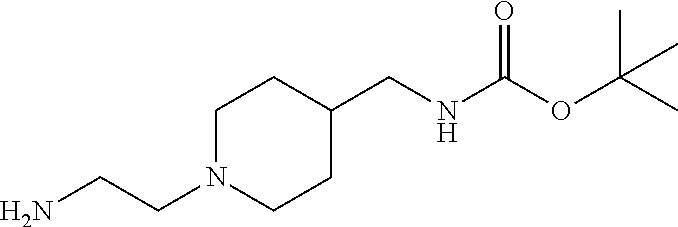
C1N(CCN)CCC(CNC(=O)OC(C)(C)C)C1
